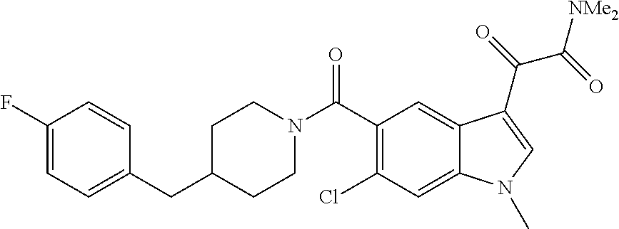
C1(F)=CC=C(CC2CCN(C(C3=C(Cl)C=C4C(=C3)C(C(=O)C(=O)[NMe2])=CN4C)=O)CC2)C=C1
